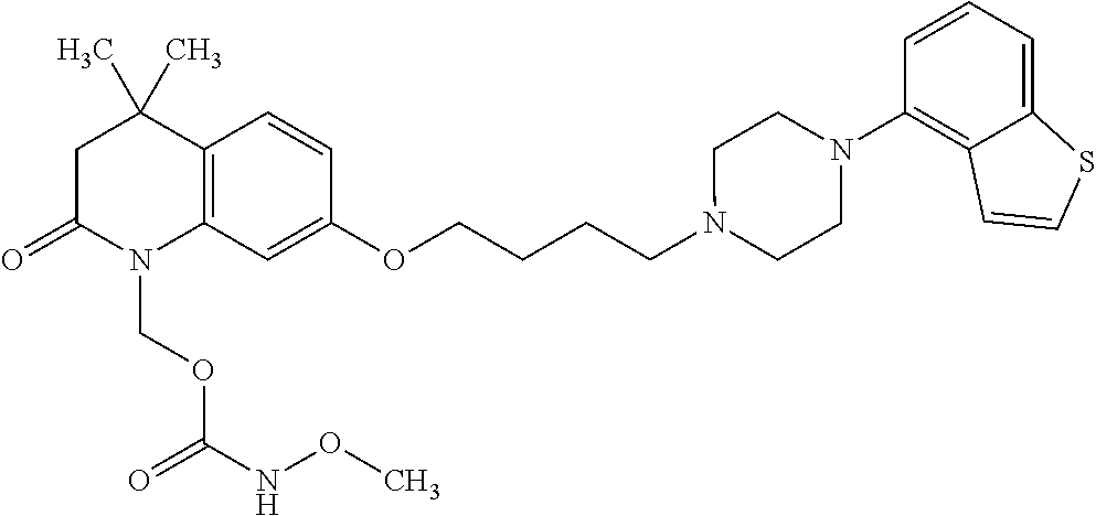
C1C(=O)N(COC(=O)NOC)C2=C(C1(C)C)C=CC(OCCCCN1CCN(C3=C4C(=CC=C3)SC=C4)CC1)=C2
